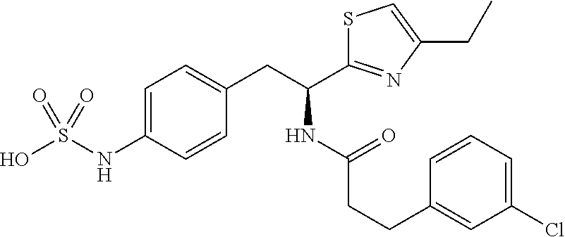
C1=C(NS(O)(=O)=O)C=CC(CC(NC(CCC2=CC(Cl)=CC=C2)=O)C2=NC(CC)=CS2)=C1
